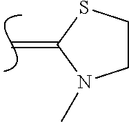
C=C1N(C)CCS1
